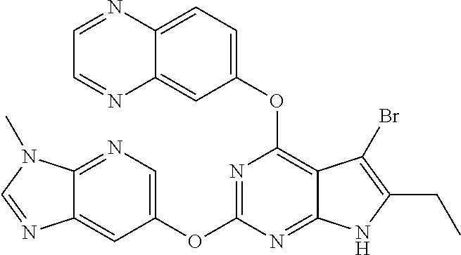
C12=NC=C(OC3=NC(OC4=CC=C5C(=C4)N=CC=N5)=C4C(=N3)NC(CC)=C4Br)C=C1N=CN2C
